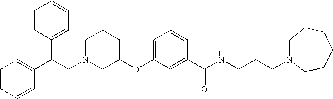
C1CCC(OC2=CC=CC(C(NCCCN3CCCCCC3)=O)=C2)CN1CC(C1=CC=CC=C1)C1=CC=CC=C1
